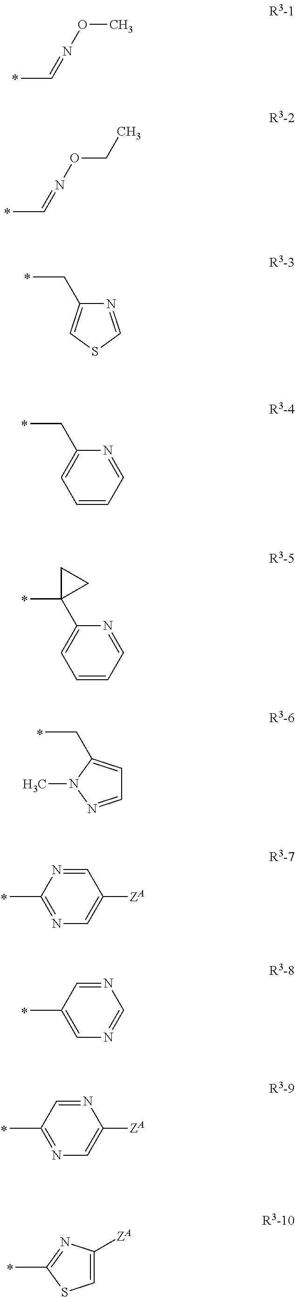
CON=CC.C(ON=CC)C.N1=CSC=C1CC.C1(CC)=CC=CC=N1.C1(C2(C)CC2)=CC=CC=N1.C1=NN(C)C(CC)=C1.C1=NC(C)=NC=C1[ZA].N1=CC(C)=CN=C1.N1=CC(C)=NC=C1[ZA].C1=C([ZA])N=C(C)S1
